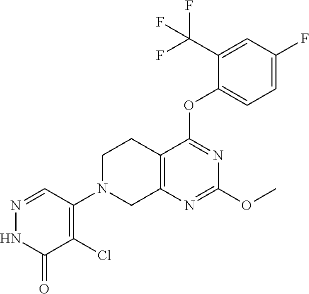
C12=C(N=C(OC)N=C1OC1=CC=C(F)C=C1C(F)(F)F)CN(C1=C(Cl)C(=O)NN=C1)CC2
